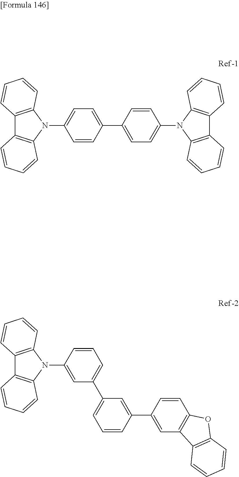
C12=C(N(C3=CC=C(C4=CC=C(N5C6=C(C7=C5C=CC=C7)C=CC=C6)C=C4)C=C3)C3=C1C=CC=C3)C=CC=C2.C12=C(N(C3=CC(C4=CC=CC(C5=CC6=C(OC7=C6C=CC=C7)C=C5)=C4)=CC=C3)C3=C1C=CC=C3)C=CC=C2
